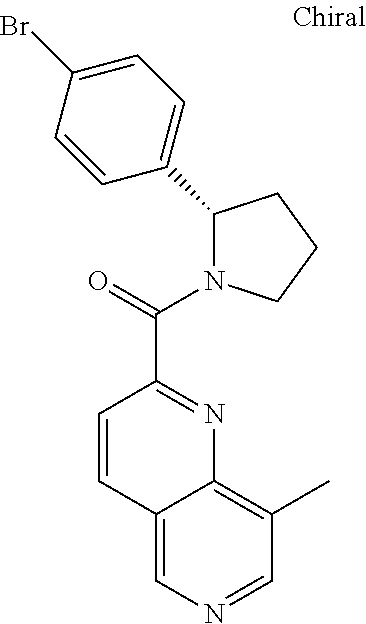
C1=CC(C(=O)N2C(C3=CC=C(Br)C=C3)CCC2)=NC2=C(C)C=NC=C12
